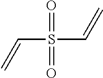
C(S(C=C)(=O)=O)=C
